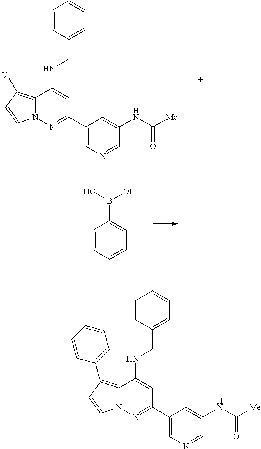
C1=C(C2=NN3C(=C(Cl)C=C3)C(NCC3=CC=CC=C3)=C2)C=C(NC([Me])=O)C=N1.C1=CC=CC=C1B(O)O.C1=C(C2=NN3C(=C(C4=CC=CC=C4)C=C3)C(NCC3=CC=CC=C3)=C2)C=C(NC([Me])=O)C=N1
